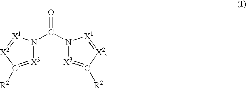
[X3]1=C([R2])[X2]=[X1]N1C(N1[X3]=C([R2])[X2]=[X1]1)=O
